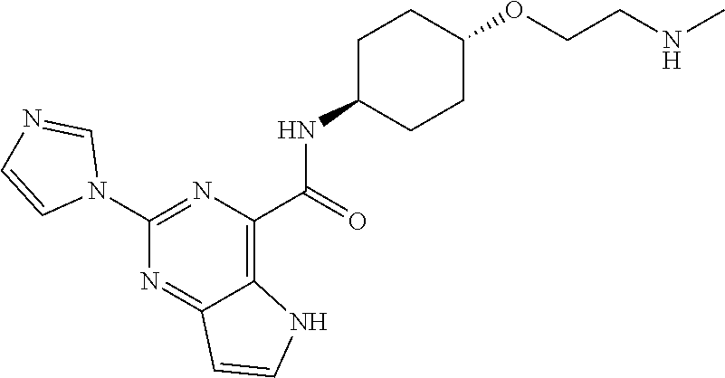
C1(NC(C2=C3C(=NC(N4C=NC=C4)=N2)C=CN3)=O)CCC(OCCNC)CC1
